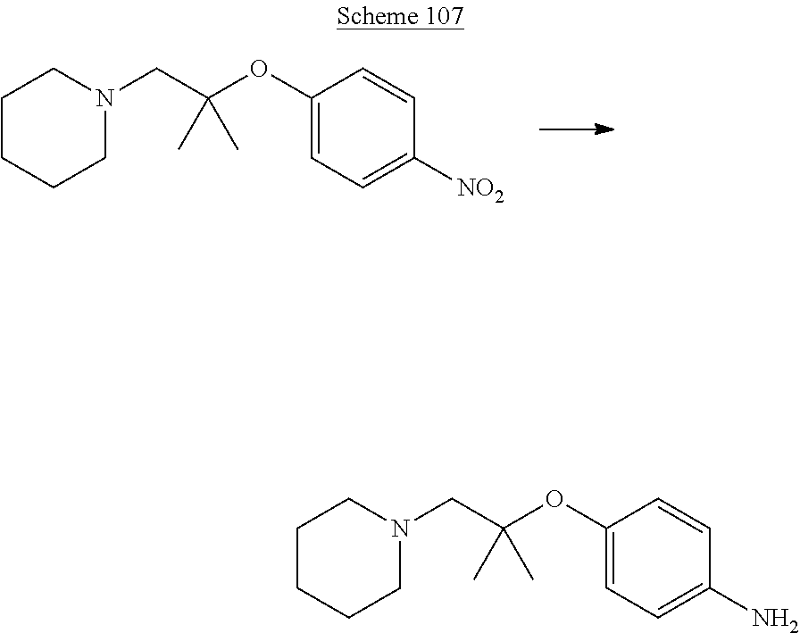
N1(CC(OC2=CC=C([NO2])C=C2)(C)C)CCCCC1.N1(CC(OC2=CC=C(N)C=C2)(C)C)CCCCC1
